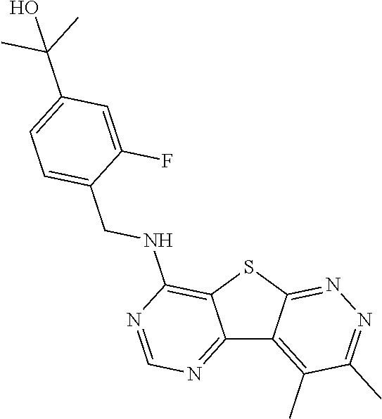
C12=NC=NC(NCC3=CC=C(C(C)(C)O)C=C3F)=C1SC1=NN=C(C)C(C)=C21
